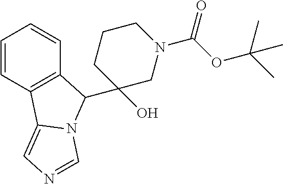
C1=CC2=C(C=C1)C(C1(O)CN(C(OC(C)(C)C)=O)CCC1)N1C2=CN=C1
